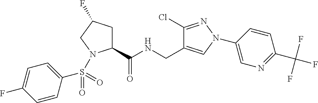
C1C(F)CN(S(=O)(=O)C2=CC=C(F)C=C2)C1C(NCC1=CN(C2=CN=C(C(F)(F)F)C=C2)N=C1Cl)=O
